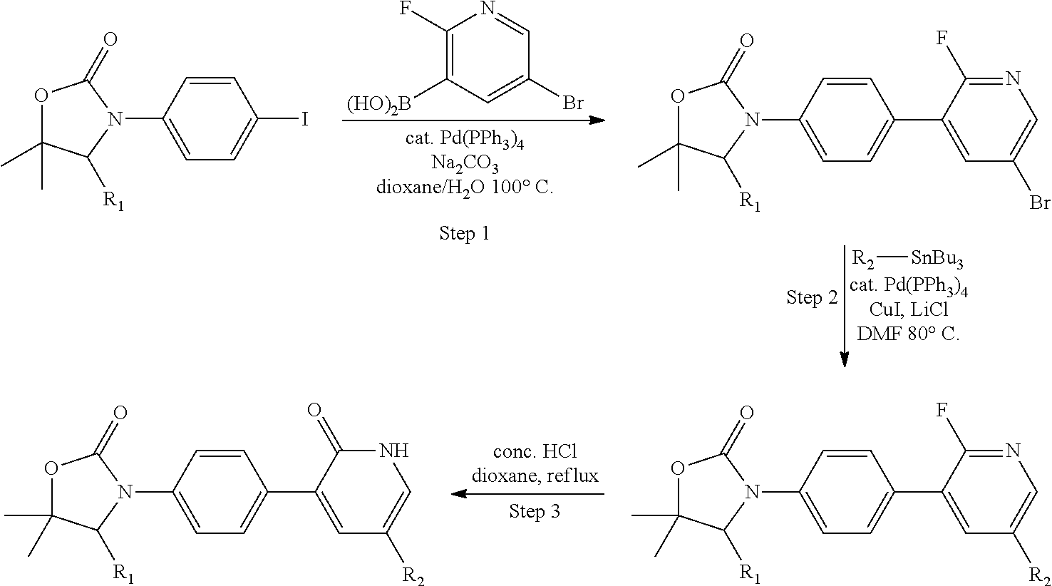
C1(F)=C([(HO)2B])C=C(Br)C=N1.[R2][SnBu3].C1=CC(N2C([R1])C(C)(C)OC2=O)=CC=C1I.C1=CC(N2C([R1])C(C)(C)OC2=O)=CC=C1C1=CC(Br)=CN=C1F.C1=CC(N2C([R1])C(C)(C)OC2=O)=CC=C1C1=CC([R2])=CN=C1F.C1=CC(N2C([R1])C(C)(C)OC2=O)=CC=C1C1=CC([R2])=CNC1=O
